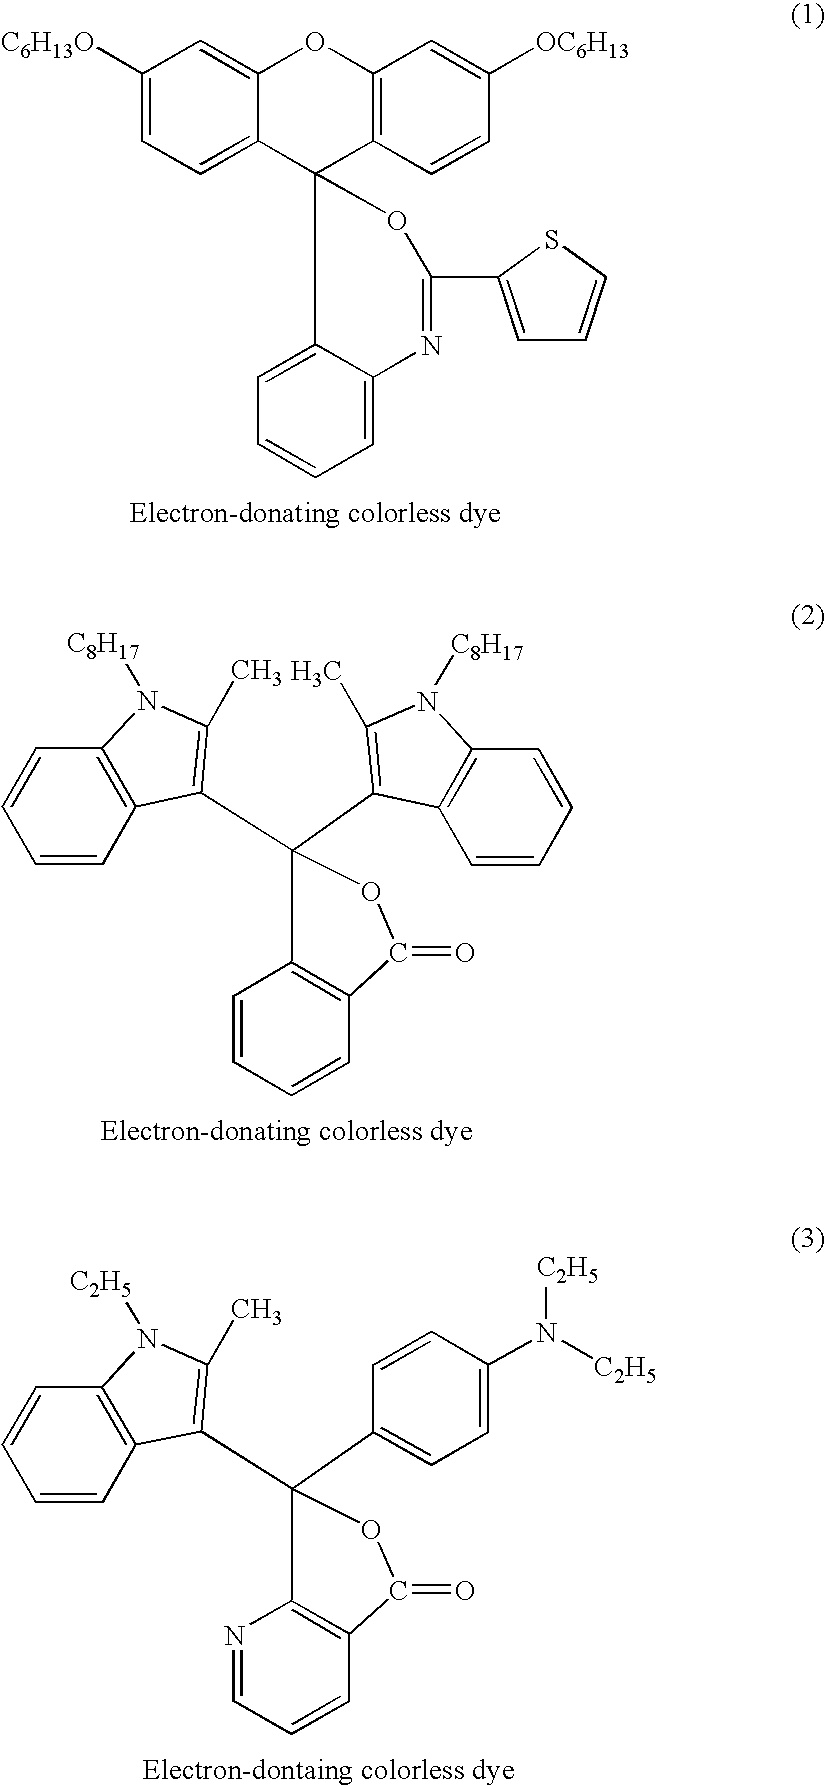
C1([C6H13O])=CC=C2C(=C1)OC1=C(C23C2=CC=CC=C2N=C(C2=CC=CS2)O3)C=CC([OC6H13])=C1.C1=CC2=C(C=C1)N([C8H17])C(C)=C2C1(C2=C(C)N([C8H17])C3=C2C=CC=C3)C2=C(C=CC=C2)C(=O)O1.C1=CC2=C(C=C1)N([C2H5])C(C)=C2C1(C2=CC=C(N([C2H5])[C2H5])C=C2)C2=C(C=CC=N2)C(=O)O1
